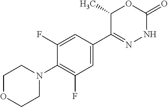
C1(N2CCOCC2)=C(F)C=C(C2=NNC(=O)OC2C)C=C1F
